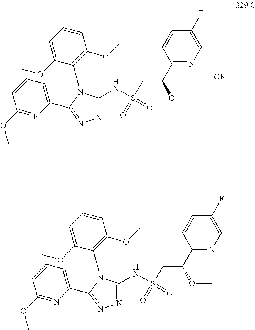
N(S(CC(OC)C1=NC=C(F)C=C1)(=O)=O)C1=NN=C(C2=CC=CC(OC)=N2)N1C1=C(OC)C=CC=C1OC.N(S(CC(OC)C1=NC=C(F)C=C1)(=O)=O)C1=NN=C(C2=CC=CC(OC)=N2)N1C1=C(OC)C=CC=C1OC
